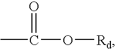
CC(=O)O[Rd]
